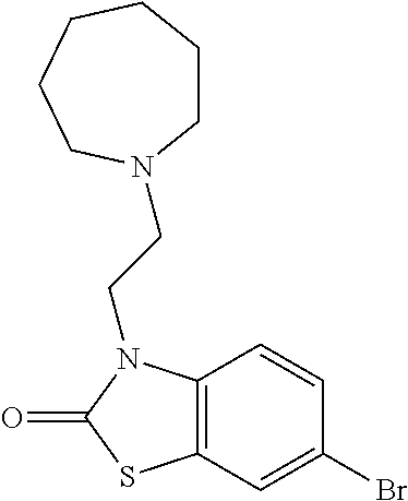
C1=CC2=C(C=C1Br)SC(=O)N2CCN1CCCCCC1
